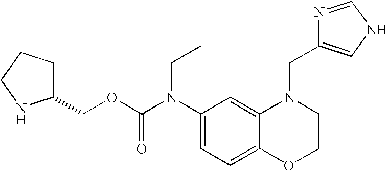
C1(N(C(OCC2CCCN2)=O)CC)=CC=C2C(=C1)N(CC1=CNC=N1)CCO2
